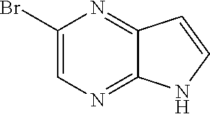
C1(Br)=CN=C2C(=N1)C=CN2
